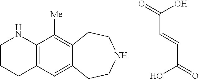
C1CCC2=C(N1)C([Me])=C1C(=C2)CCNCC1.OC(=O)C=CC(O)=O
